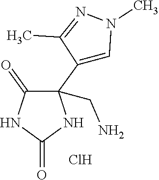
C1(=O)C(C2=CN(C)N=C2C)(CN)NC(=O)N1.Cl
